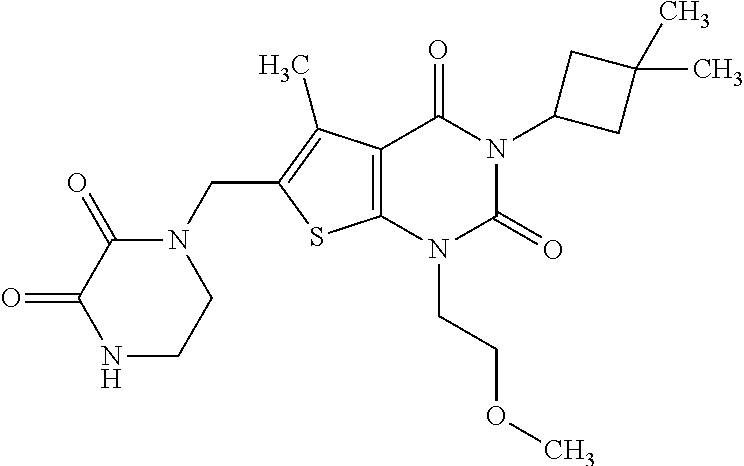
C12=C(N(CCOC)C(=O)N(C3CC(C)(C)C3)C1=O)SC(CN1C(=O)C(=O)NCC1)=C2C
